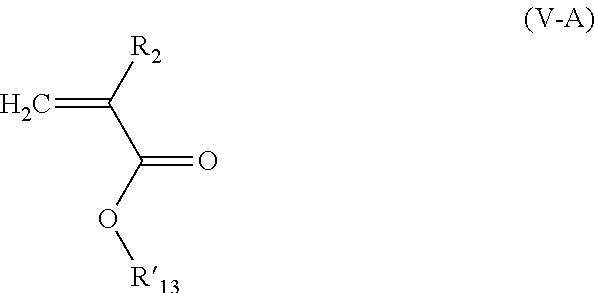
C=C(C(=O)O[R13])[R2]
